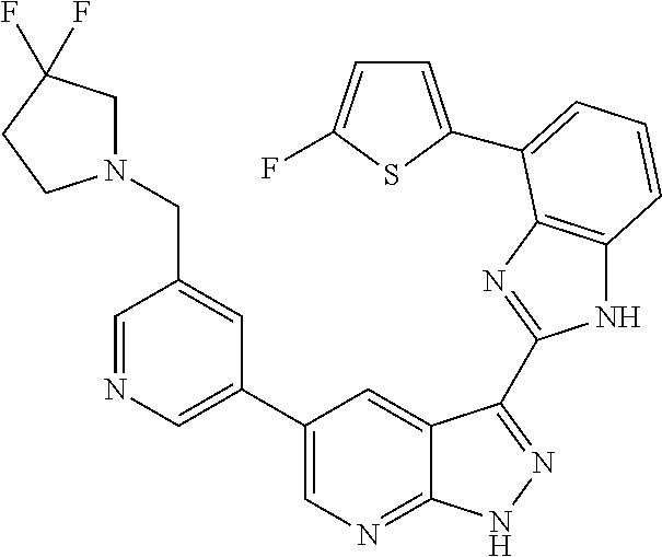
C1(C2=CN=CC(CN3CC(F)(F)CC3)=C2)=CN=C2C(=C1)C(C1=NC3=C(N1)C=CC=C3C1=CC=C(F)S1)=NN2
